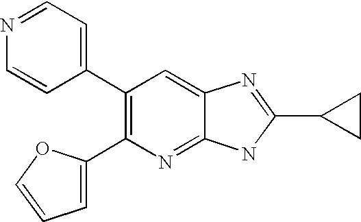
N1=CC=C(C2=C(C3=CC=CO3)N=C3C(=C2)N=C(C2CC2)N3)C=C1
